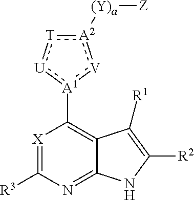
[X]1=C([R3])N=C2C(=C1[A1]1:[V]:[A2]([(Y)a][Z]):[T]:[U]:1)C([R1])=C([R2])N2
